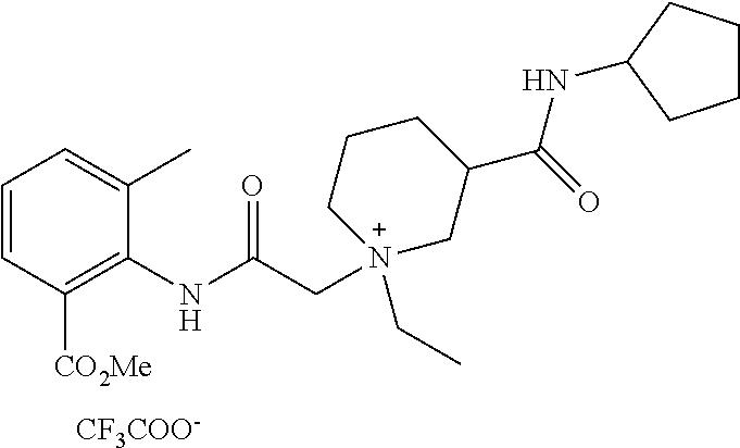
C1=CC([CO2Me])=C(NC(C[N+]2(CC)CC(C(=O)NC3CCCC3)CCC2)=O)C(C)=C1.[CF3COO-]
